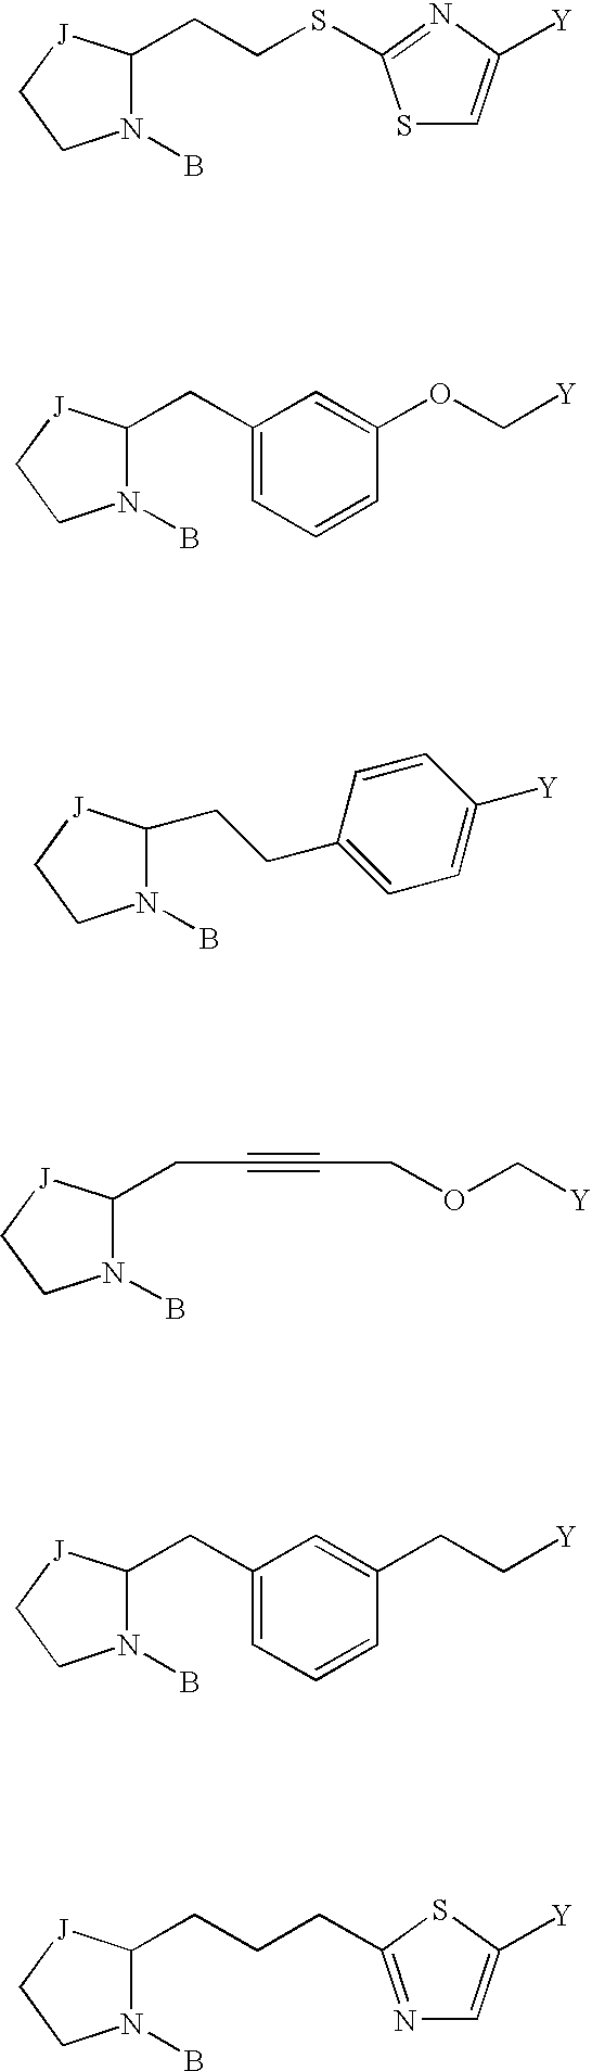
N1(B)C(CCSC2=NC([Y])=CS2)[J]CC1.N1(B)C(CC2=CC=CC(OC[Y])=C2)[J]CC1.C1=CC([Y])=CC=C1CCC1N(B)CC[J]1.N1(B)C(CC#CCOC[Y])[J]CC1.N1(B)C(CC2=CC=CC(CC[Y])=C2)[J]CC1.N1(B)C(CCCC2=NC=C([Y])S2)[J]CC1
